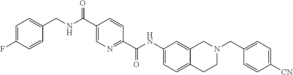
C1(CNC(C2=CN=C(C(=O)NC3=CC=C4C(=C3)CN(CC3=CC=C([CN])C=C3)CC4)C=C2)=O)=CC=C(F)C=C1
